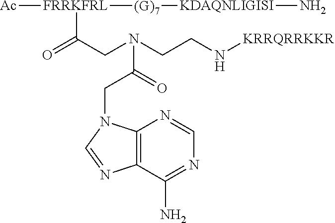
C12=C(C(N)=NC=N1)N=CN2CC(N(CCN[KRRQRRKKR])CC(=O)[FRRKFRL]([(G)7][KDAQNLIGISI]N)[Ac])=O
